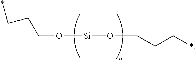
*CCCO[Si](OCCC*)(C)C
